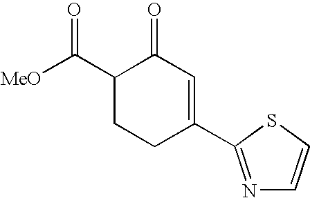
[MeO]C(C1CCC(C2=NC=CS2)=CC1=O)=O
